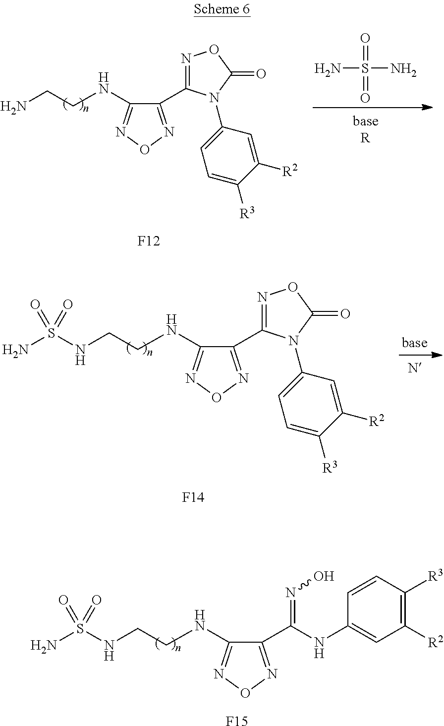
NS(N)(=O)=O.C1(NCCN)=NON=C1C1=NOC(=O)N1C1=CC=C([R3])C([R2])=C1.[F12].C1(NCCNS(N)(=O)=O)=NON=C1C1=NOC(=O)N1C1=CC=C([R3])C([R2])=C1.[F14].C1(NCCNS(N)(=O)=O)=NON=C1C(NC1=CC([R2])=C([R3])C=C1)=NO.[F15]
